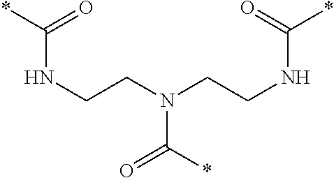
N(CCN(CCNC(*)=O)C(*)=O)C(*)=O
